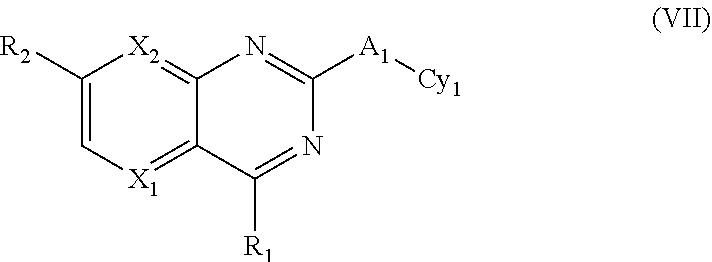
C1([R2])=C[X1]=C2C(=[X2]1)N=C([A1][Cy1])N=C2[R1]
